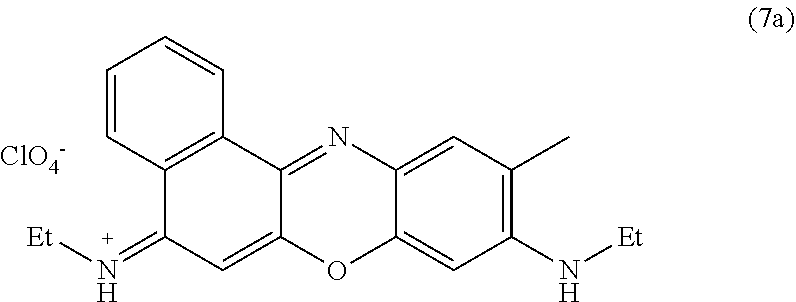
[Et]N=C1C2=C(C3=NC4=CC(C)=C(N[Et])C=C4OC3=C1)C=CC=C2.[ClO4-]
